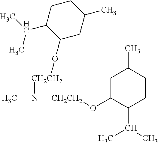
CN([CH2CH2]OC1C(C(C)C)CCC(C)C1)[CH2CH2]OC1CC(C)CCC1C(C)C
